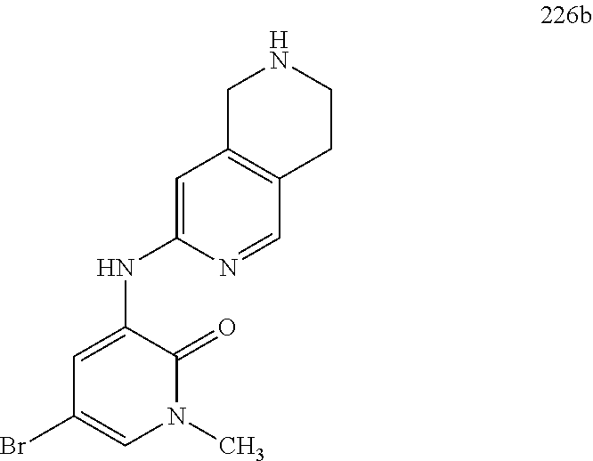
C1=C(NC2=CC3=C(C=N2)CCNC3)C(=O)N(C)C=C1Br
